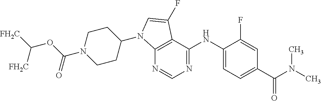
C12=C(C(NC3=CC=C(C(N(C)C)=O)C=C3F)=NC=N1)C(F)=CN2C1CCN(C(OC([FH2C])[FH2C])=O)CC1
